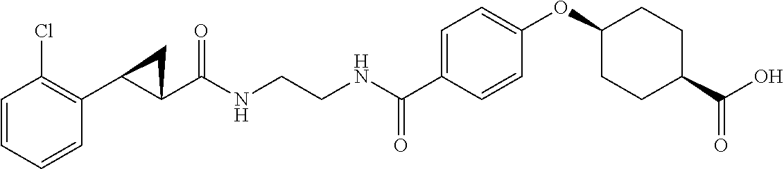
C1(C(NCCNC(C2=CC=C(OC3CCC(C(O)=O)CC3)C=C2)=O)=O)C(C2=C(Cl)C=CC=C2)C1
